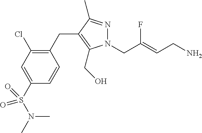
N1(CC(=CCN)F)N=C(C)C(CC2=C(Cl)C=C(S(=O)(N(C)C)=O)C=C2)=C1CO
